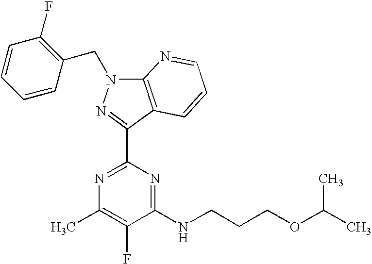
N1=C(C2=NN(CC3=C(F)C=CC=C3)C3=C2C=CC=N3)N=C(NCCCOC(C)C)C(F)=C1C
